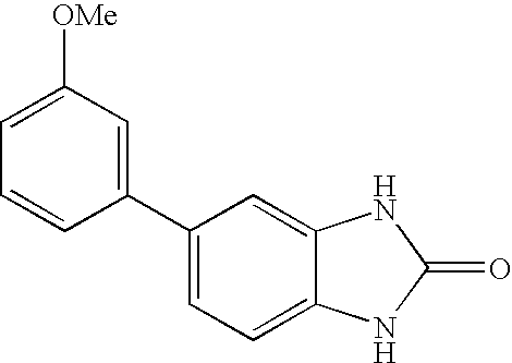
C1(C2=CC([OMe])=CC=C2)=CC=C2C(=C1)NC(=O)N2
